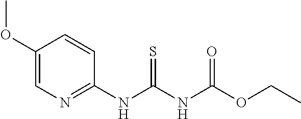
C1(OC)=CN=C(NC(NC(=O)OCC)=S)C=C1
